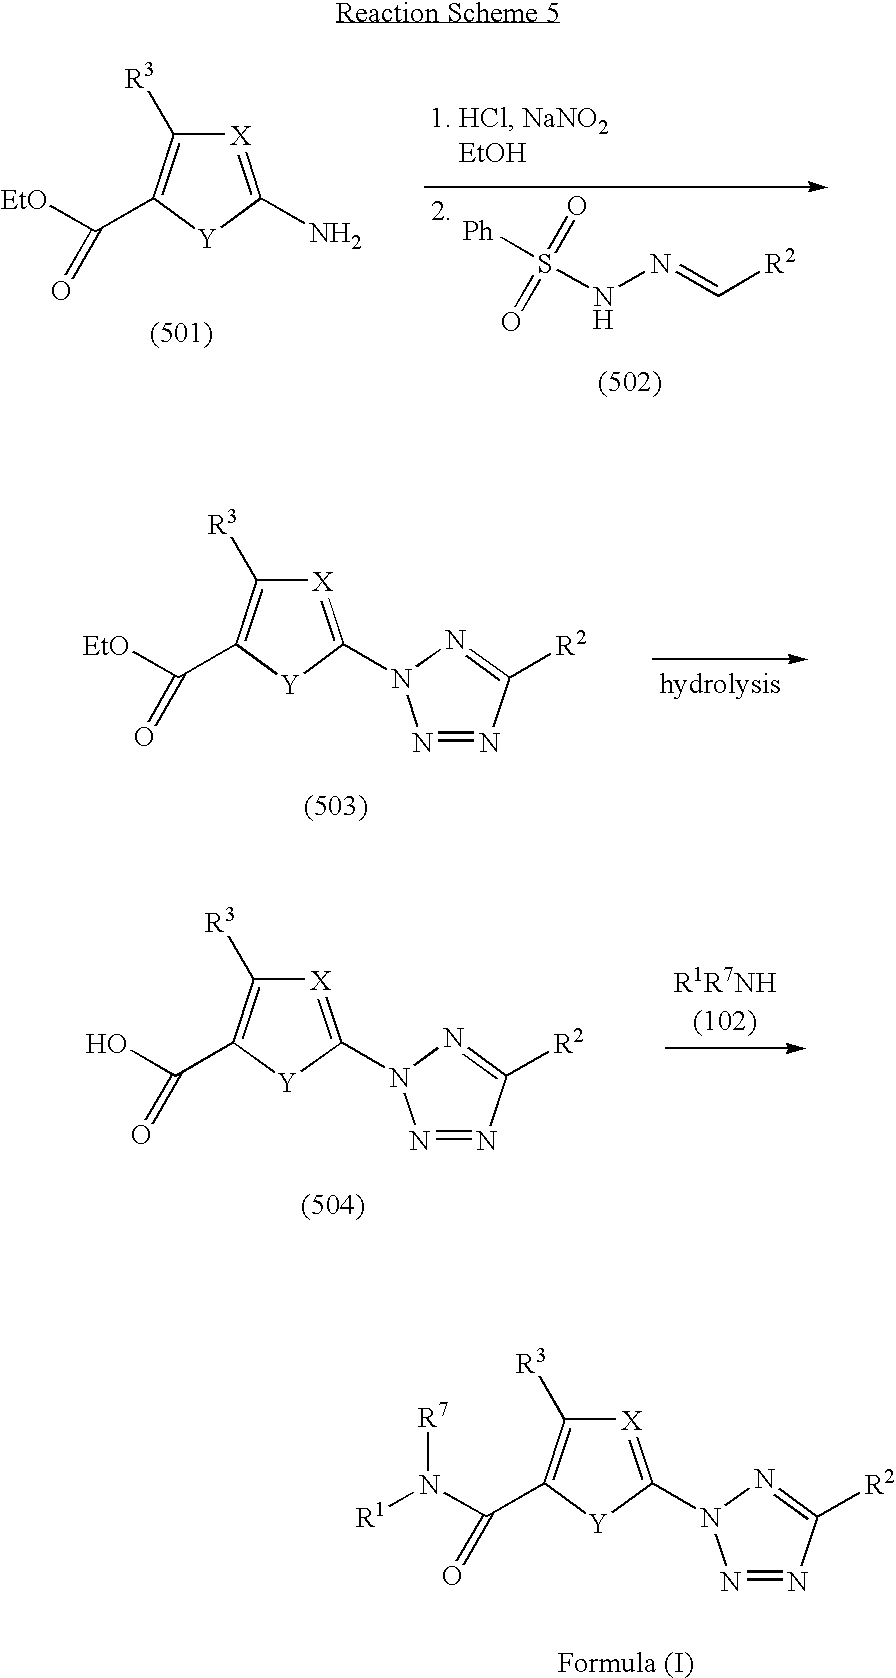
[X]1=C(N2N=NC([R2])=N2)[Y]C(C(N([R1])[R7])=O)=C1[R3].[X]1=C(N)[Y]C(C([EtO])=O)=C1[R3].[Ph]S(NN=C[R2])(=O)=O.[X]1=C(N2N=NC([R2])=N2)[Y]C(C([EtO])=O)=C1[R3].[X]1=C(N2N=NC([R2])=N2)[Y]C(C(O)=O)=C1[R3]
